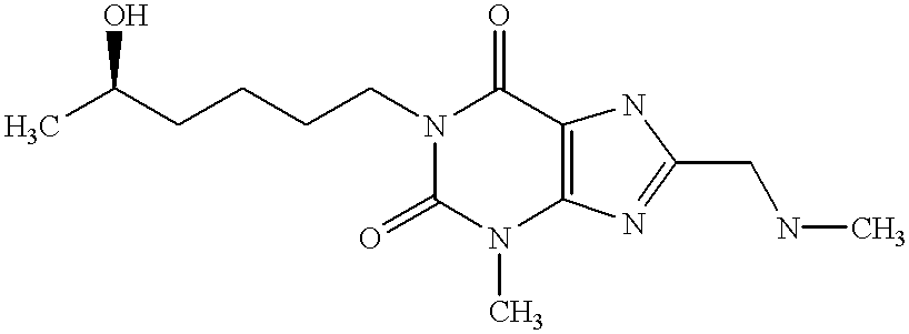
CC(CCCCN1C(=O)C2=C(N(C)C1=O)N=C(CNC)N2)O
